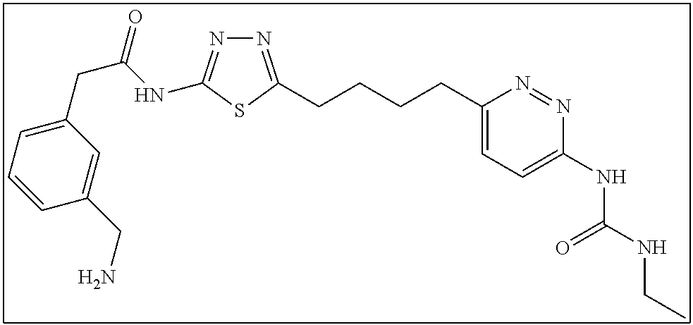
N1=C(CCCCC2=CC=C(NC(NCC)=O)N=N2)SC(NC(CC2=CC=CC(CN)=C2)=O)=N1
